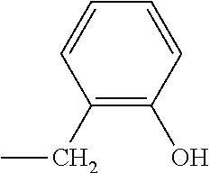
C1(O)=C(CC)C=CC=C1
